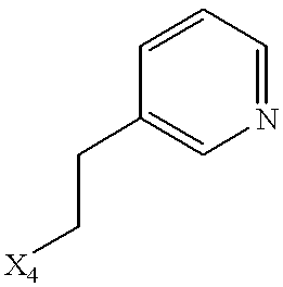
N1=CC=CC(CC[X4])=C1
